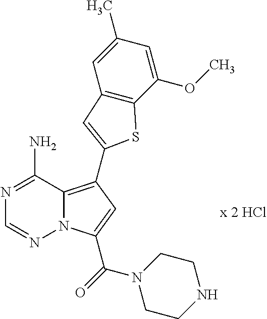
N12C(=C(C3=CC4=C(C(OC)=CC(C)=C4)S3)C=C1C(=O)N1CCNCC1)C(N)=NC=N2
